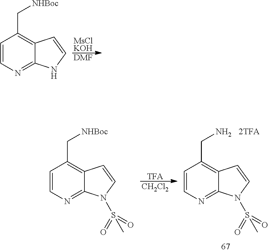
[MsClKOH].[DMF].C1=CN=C2C(=C1C[NHBoc])C=CN2.[TFA].[CH2Cl2].C1=CN=C2C(=C1CN)C=CN2S(=O)(=O)C.[2TFA].C1=CN=C2C(=C1C[NHBoc])C=CN2S(=O)(=O)C
